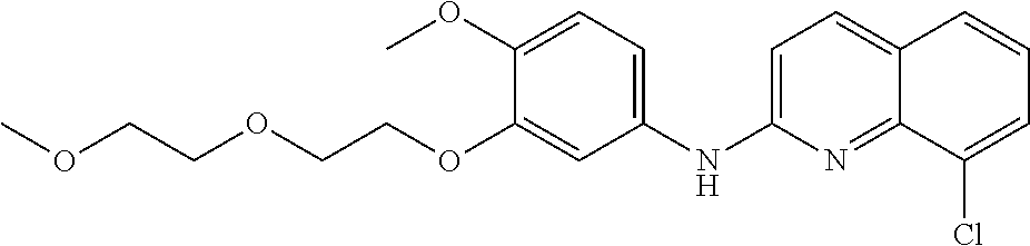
C1(OC)=CC=C(NC2=CC=C3C(=N2)C(Cl)=CC=C3)C=C1OCCOCCOC
